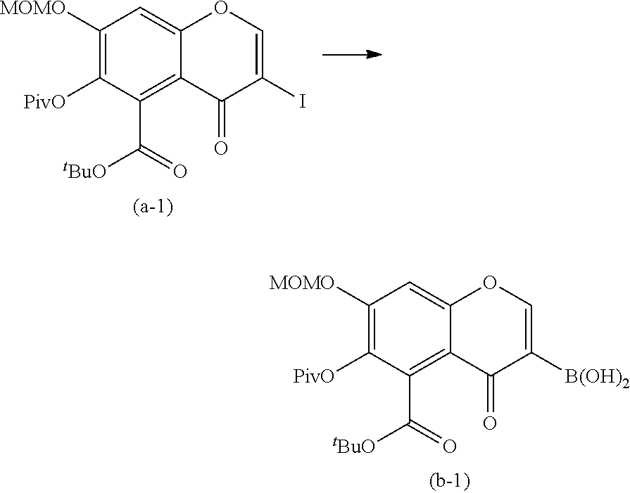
C1([MOMO])=C([PivO])C(C(=O)[tBuO])=C2C(=C1)OC=C(I)C2=O.C1([MOMO])=C([PivO])C(C(=O)[tBuO])=C2C(=C1)OC=C([B(OH)2])C2=O
